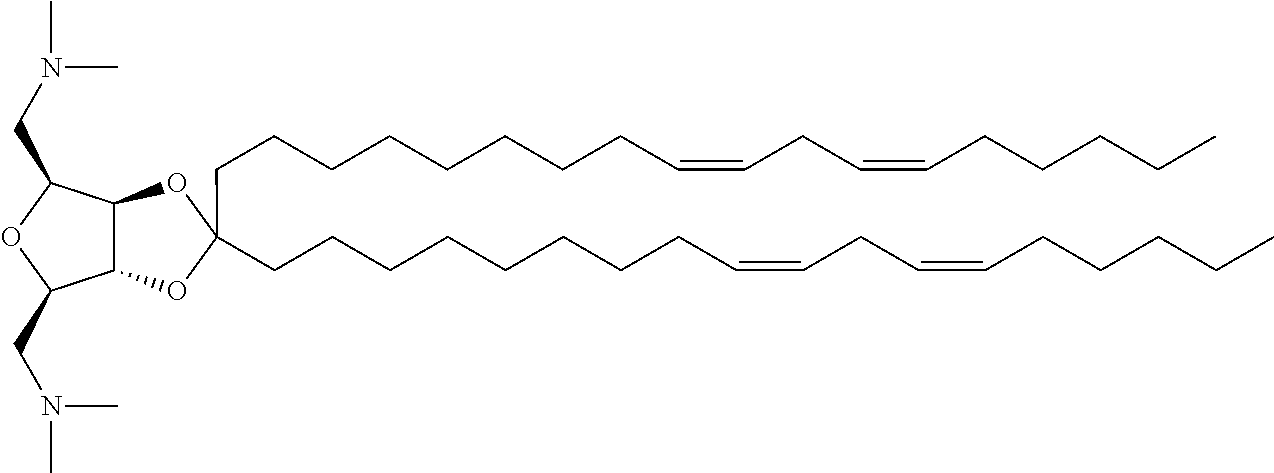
C(CCCCCCC=CCC=CCCCCC)CC1(CCCCCCCCC=CCC=CCCCCC)OC2C(O1)C(CN(C)C)OC2CN(C)C
